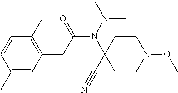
C1(C)=CC(CC(N(N(C)C)C2(C#N)CCN(OC)CC2)=O)=C(C)C=C1
